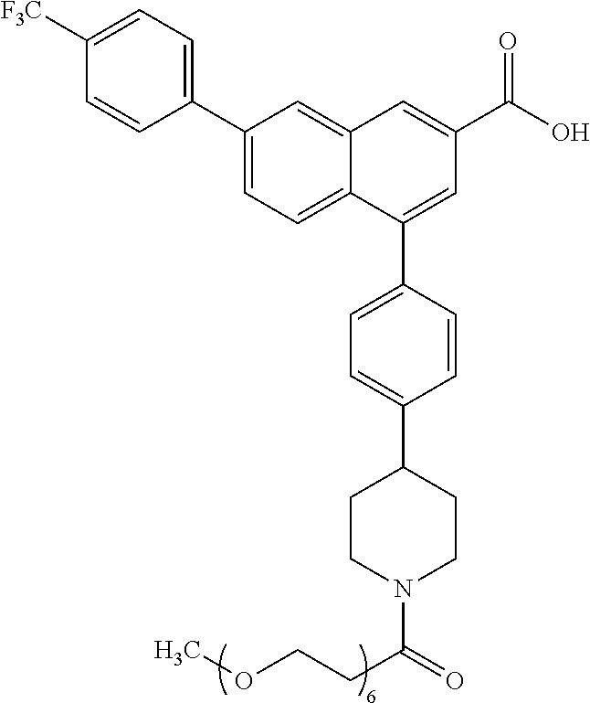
C1=CC(C2=CC=C3C(=C2)C=C(C(=O)O)C=C3C2=CC=C(C3CCN(C(=O)CCOC)CC3)C=C2)=CC=C1[F3C]
